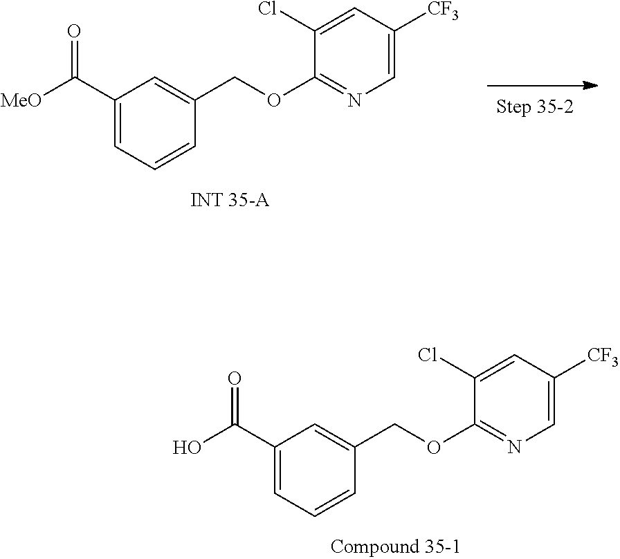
C1(C(O)=O)=CC=CC(COC2=NC=C([CF3])C=C2Cl)=C1.C1(C([MeO])=O)=CC=CC(COC2=NC=C([CF3])C=C2Cl)=C1
